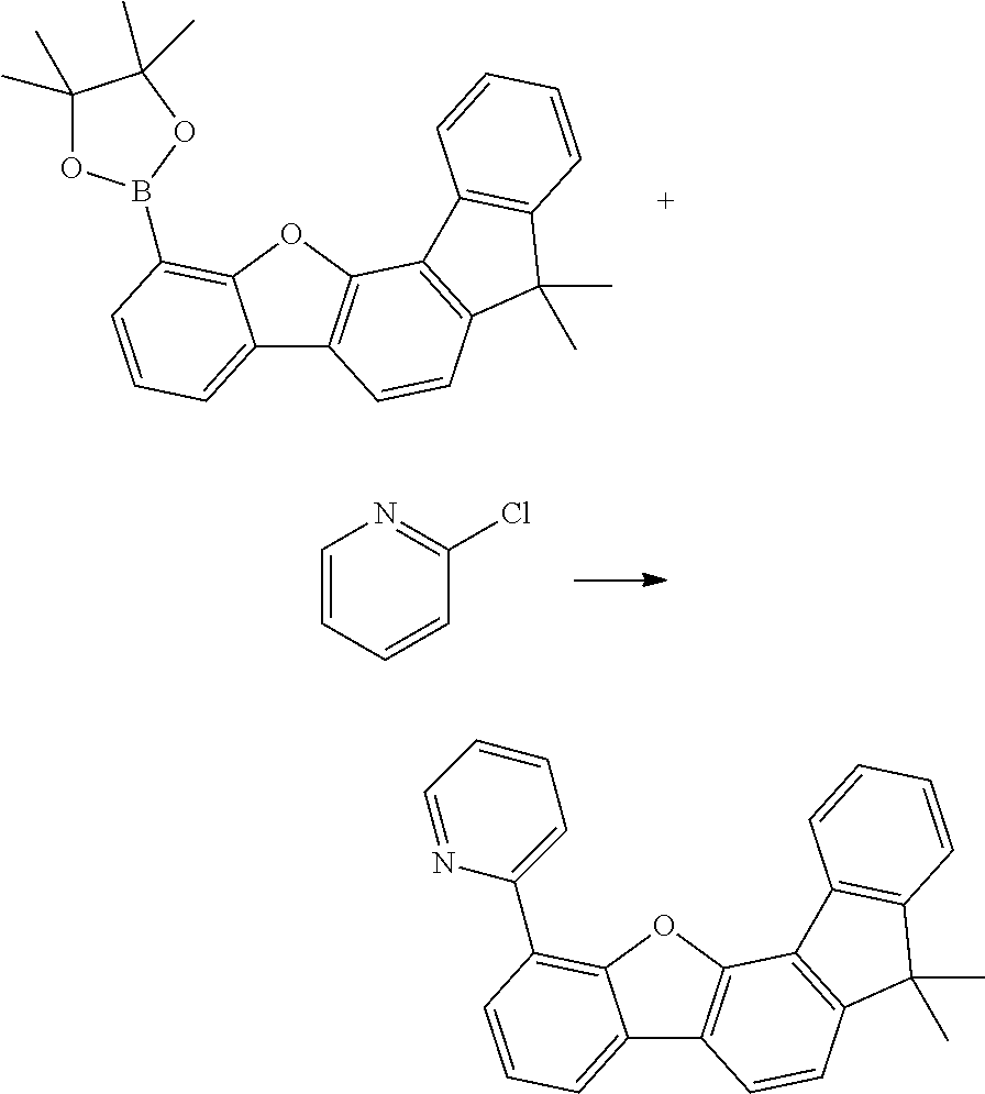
C12=CC=CC(B3OC(C)(C)C(C)(C)O3)=C1OC1=C2C=CC2=C1C1=C(C2(C)C)C=CC=C1.C1=CC=CC(Cl)=N1.C12=CC=CC(C3=CC=CC=N3)=C1OC1=C2C=CC2=C1C1=C(C2(C)C)C=CC=C1
